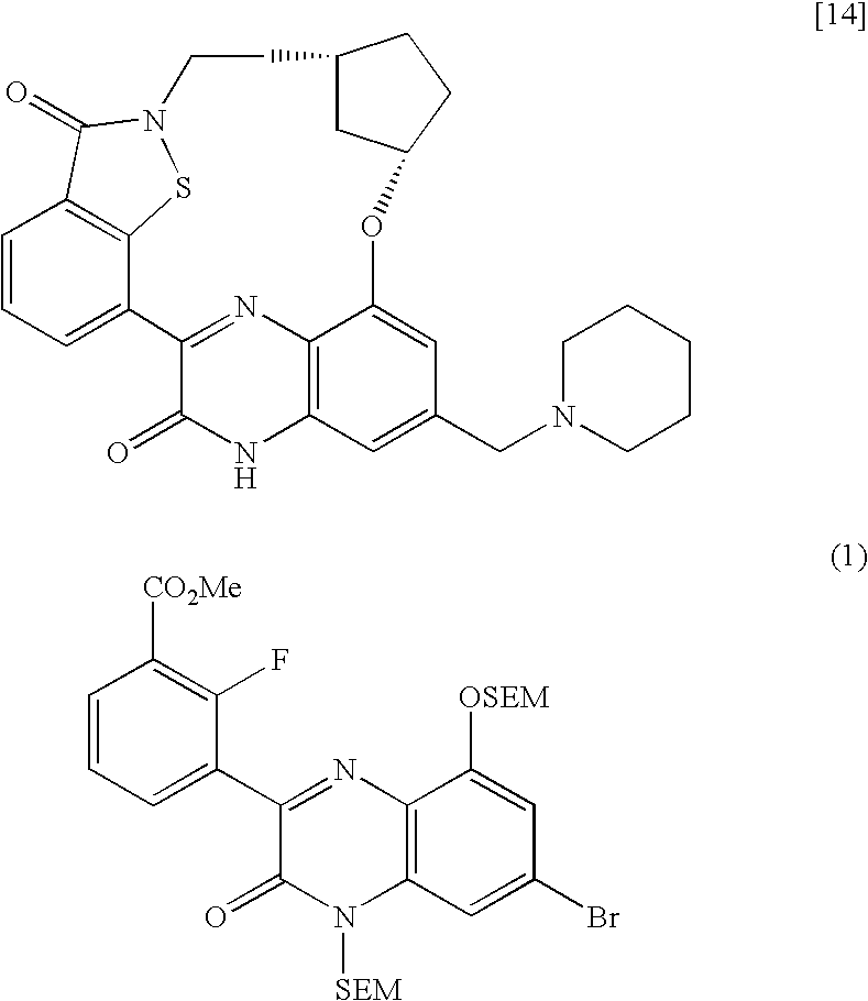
C12=NC3=C(NC1=O)C=C(CN1CCCCC1)C=C3OC1CC(CC1)CCN1SC3=C(C=CC=C23)C1=O.C1(C2=CC=CC([CO2Me])=C2F)=NC2=C(N([SEM])C1=O)C=C(Br)C=C2[OSEM]
